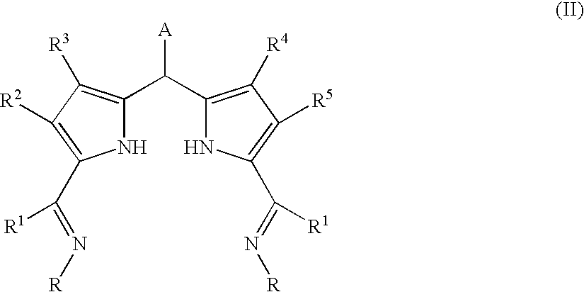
N1C(C(C2=C([R4])C([R5])=C(C(=N[R])[R1])N2)[A])=C([R3])C([R2])=C1C(=N[R])[R1]
